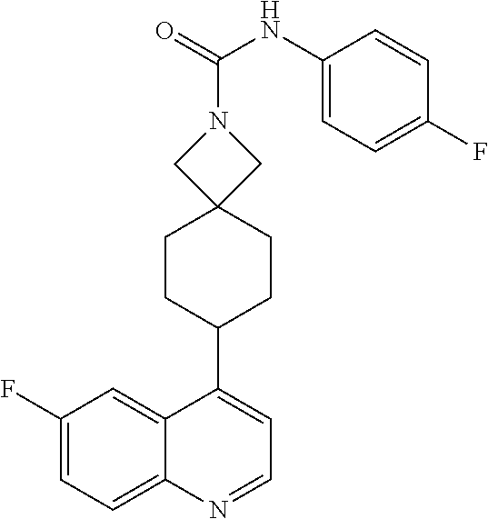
C1(NC(=O)N2CC3(C2)CCC(C2=CC=NC4=CC=C(F)C=C24)CC3)=CC=C(F)C=C1
